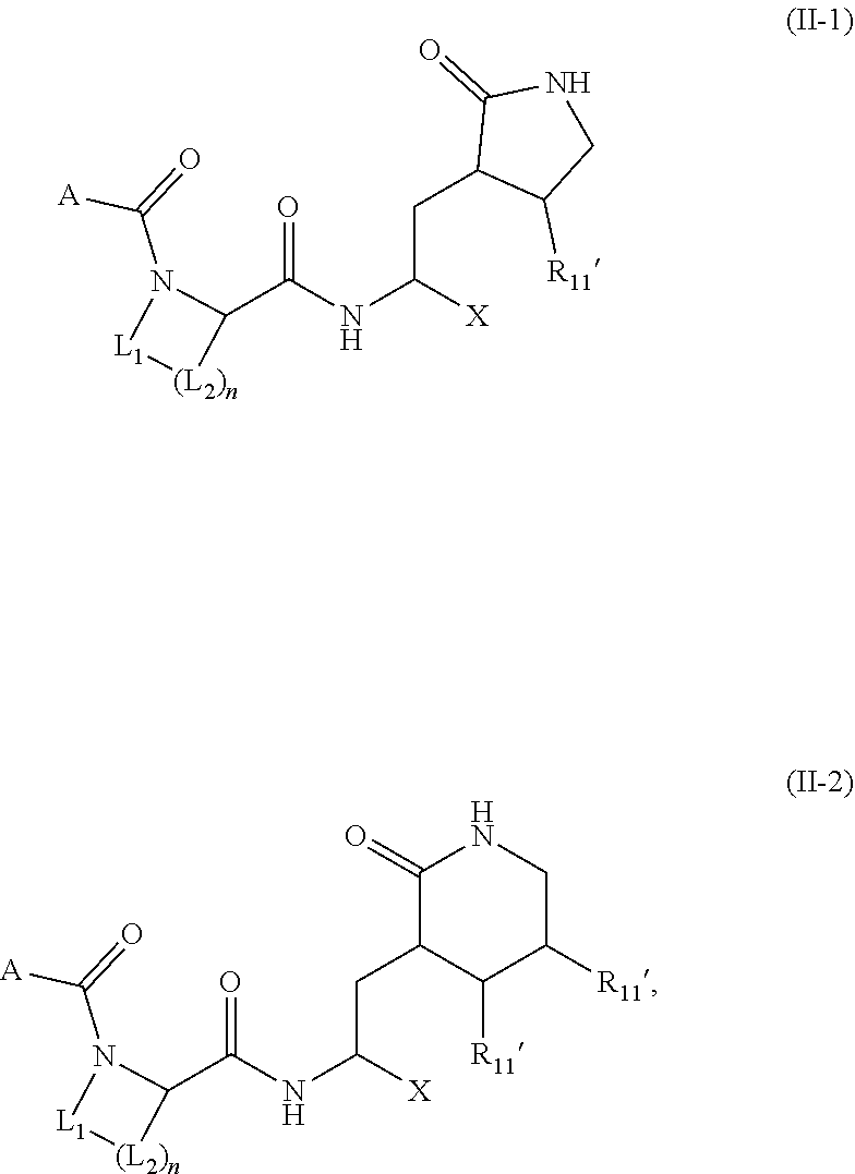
O=C(NC([X])CC1C([R11])CNC1=O)C1N(C(=O)[A])[L1][(L2)n]1.O=C(NC([X])CC1C([R11])C([R11])CNC1=O)C1N(C(=O)[A])[L1][(L2)n]1
